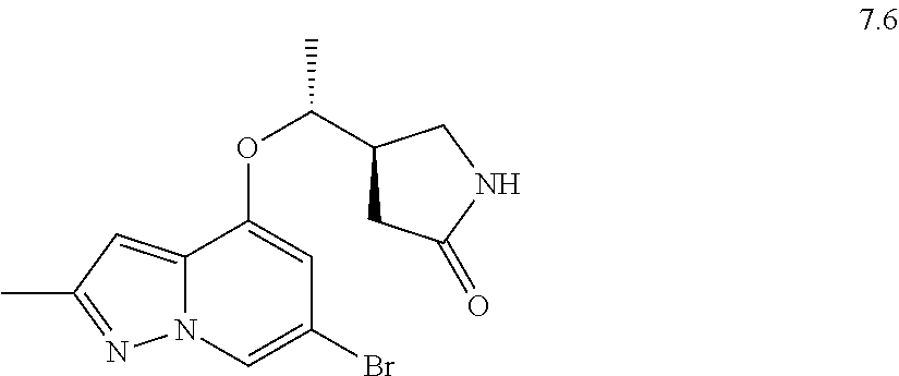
C12=CC(C)=NN1C=C(Br)C=C2OC(C)C1CC(=O)NC1
